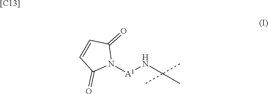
[A1](NC(C)(C)C)N1C(=O)C=CC1=O.[[C13]]
